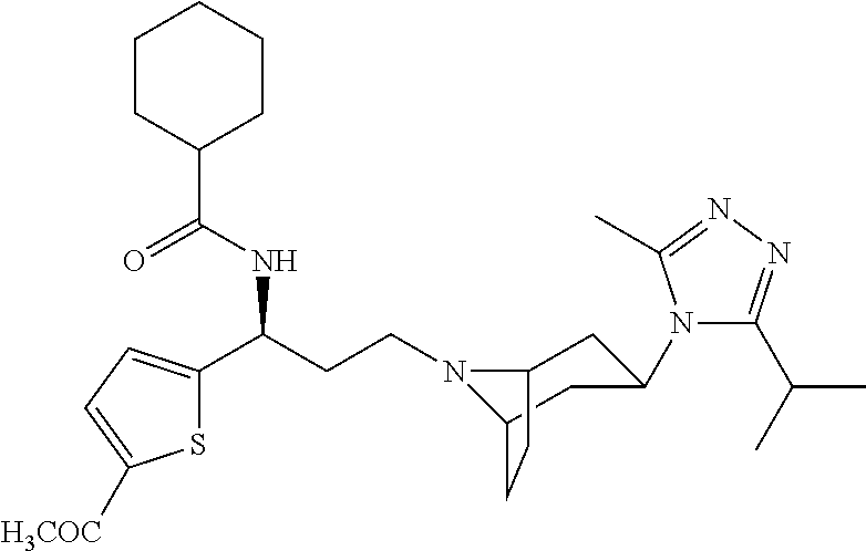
N1(CCC(C2=CC=C([H3COC])S2)NC(C2CCCCC2)=O)C2CC(N3C(C(C)C)=NN=C3C)CC1CC2
